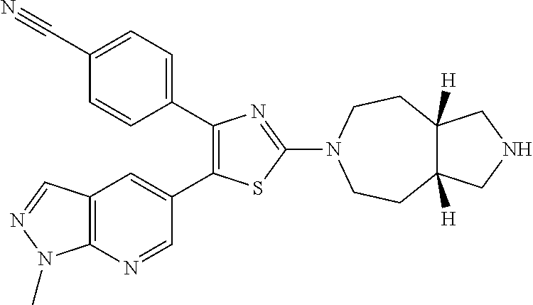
C1(C2=CC=C(C#N)C=C2)=C(C2=CC3=C(N=C2)N(C)N=C3)SC(N2CCC3([H])C([H])(CC2)CNC3)=N1
